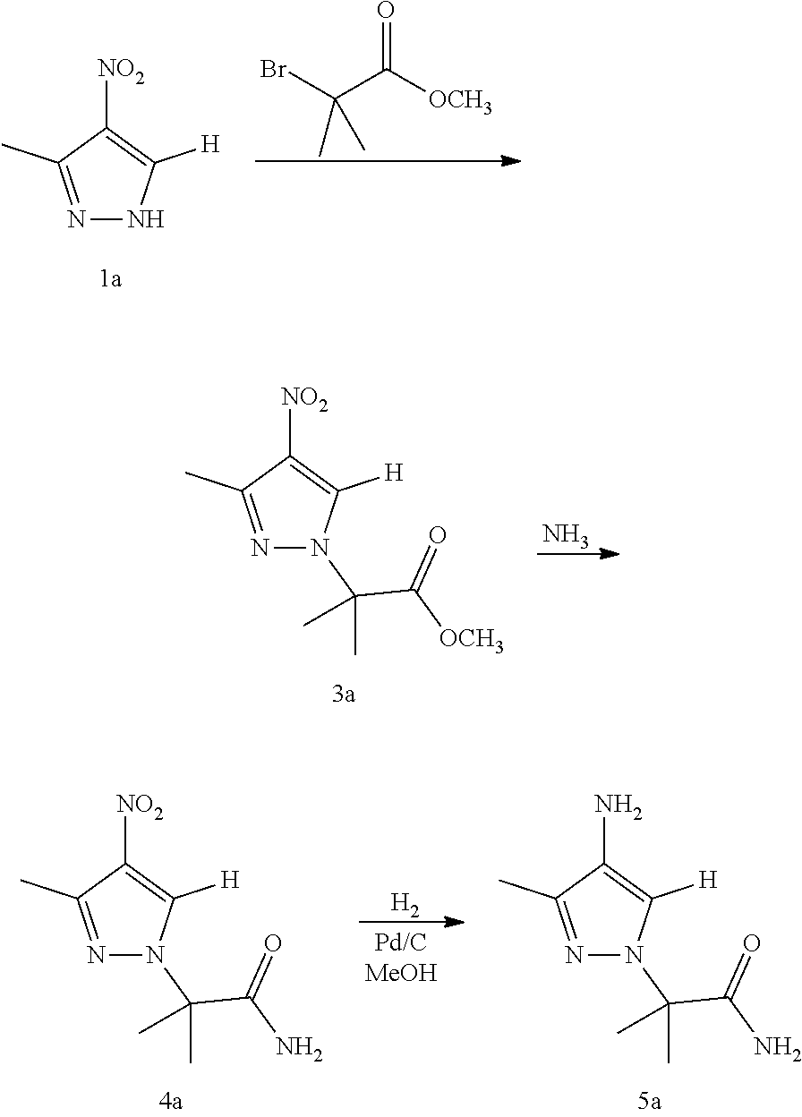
BrC(C([OCH3])=O)(C)C.N1=C(C)C([NO2])=C([H])N1.N1=C(C)C([NO2])=C([H])N1C(C)(C([OCH3])=O)C.N.[H2].N1=C(C)C([NO2])=C([H])N1C(C)(C(N)=O)C.N1=C(C)C(N)=C([H])N1C(C)(C(N)=O)C
